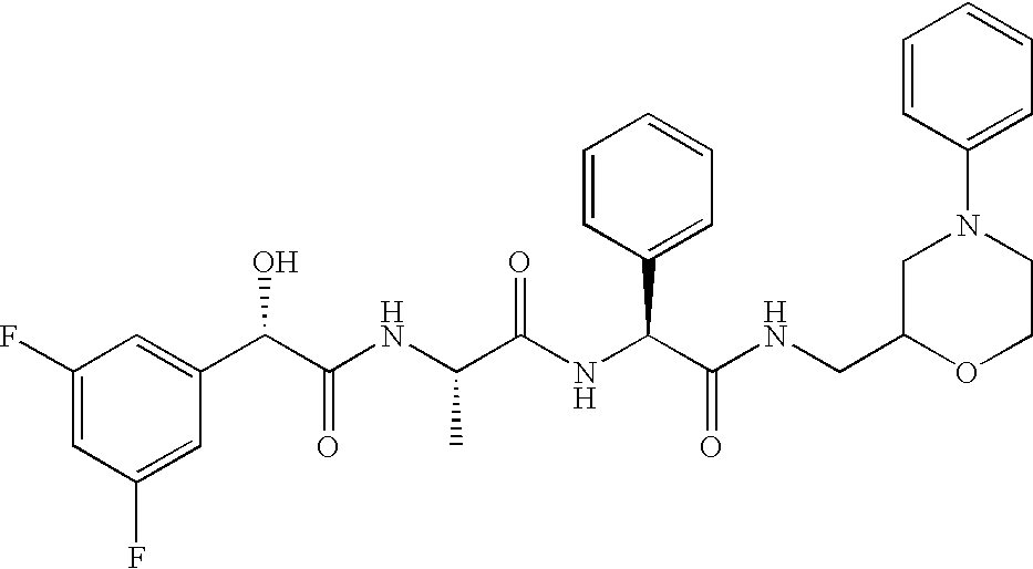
C1(F)=CC(F)=CC(C(C(NC(C(NC(C(NCC2OCCN(C3=CC=CC=C3)C2)=O)C2=CC=CC=C2)=O)C)=O)O)=C1
